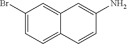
C1(Br)=CC=C2C(=C1)C=C(N)C=C2
